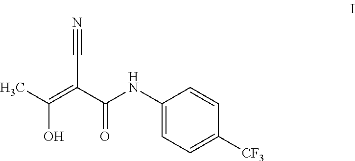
C1(NC(C(=C(C)O)C#N)=O)=CC=C([CF3])C=C1
